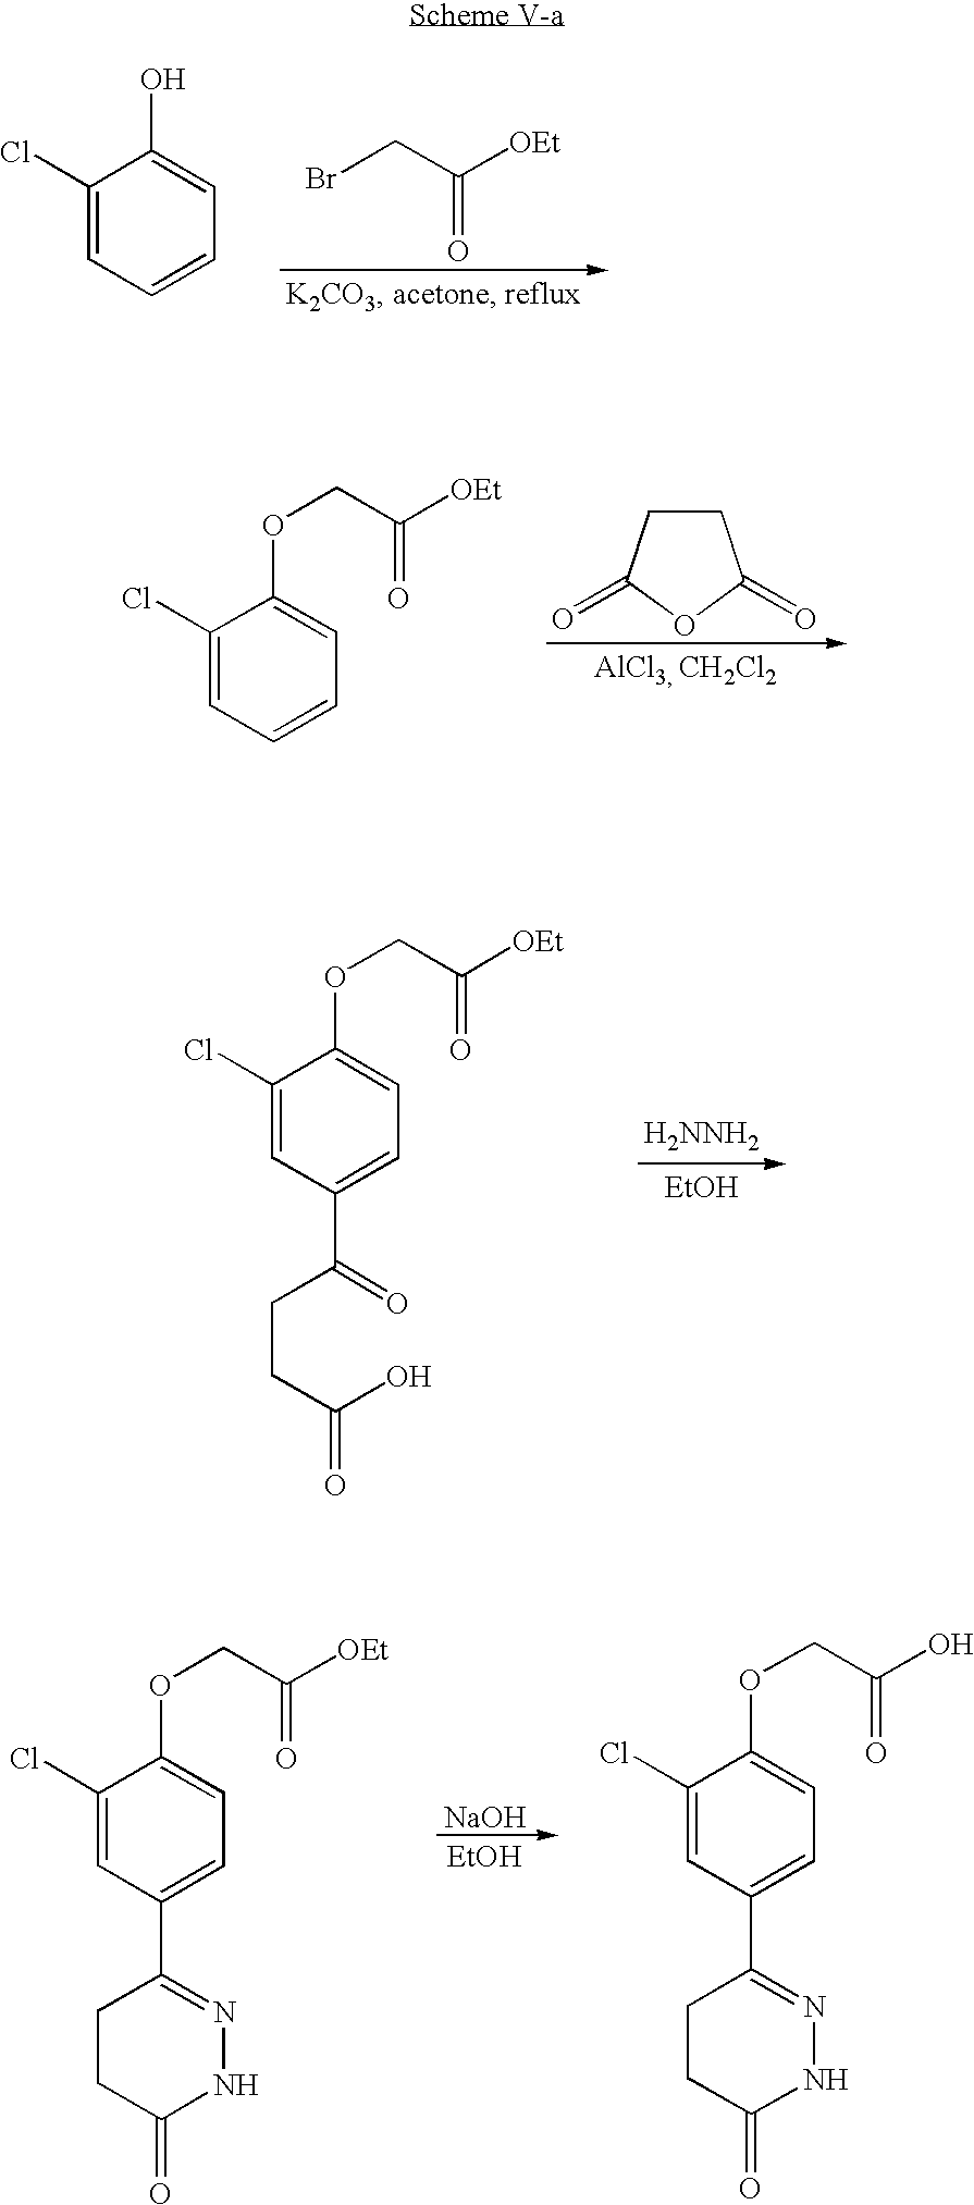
BrCC([OEt])=O.C1(Cl)=CC=CC=C1O.C1CC(=O)OC1=O.C1(Cl)=CC=CC=C1OCC([OEt])=O.[H2NNH2].[EtOH].C1(Cl)=CC(C(CCC(O)=O)=O)=CC=C1OCC([OEt])=O.[NaOH].[EtOH].C1(Cl)=CC(C2=NNC(=O)CC2)=CC=C1OCC([OEt])=O.C1(Cl)=CC(C2=NNC(=O)CC2)=CC=C1OCC(O)=O
